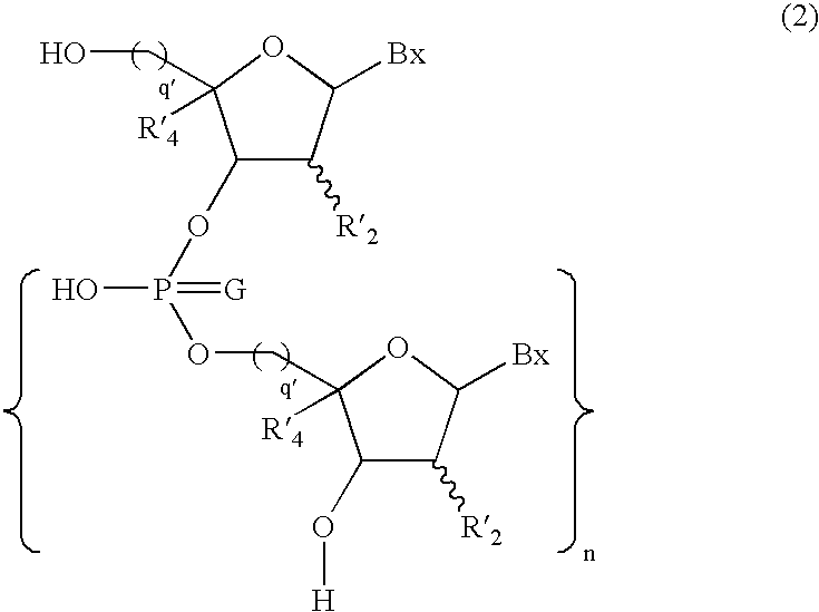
C1([R2])C(OP(OCC2([R4])C(O[H])C([R2])C([Bx])O2)(O)=[G])C(CO)([R4])OC1[Bx]
